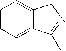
C1=CC=C2C(=C1)CN=C2C
